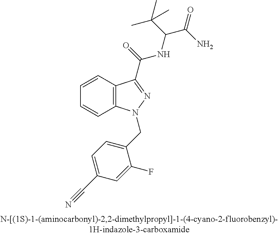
C1=CC2=C(C=C1)N(CC1=CC=C(C#N)C=C1F)N=C2C(NC(C(C)(C)C)C(N)=O)=O
